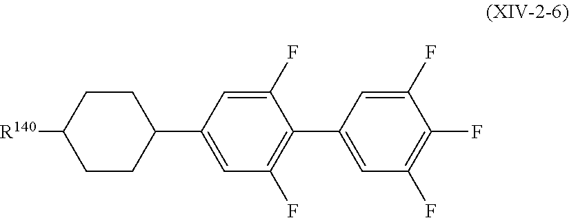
FC1=C(F)C=C(C2=C(F)C=C(C3CCC([R140])CC3)C=C2F)C=C1F
